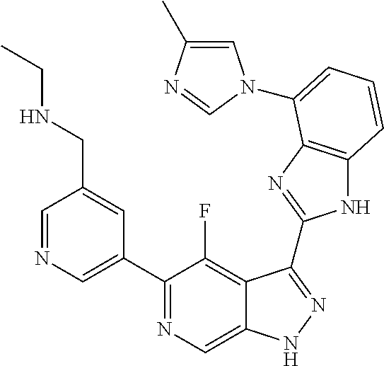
C1=NC=C(C2=NC=C3C(=C2F)C(C2=NC4=C(N2)C=CC=C4N2C=C(C)N=C2)=NN3)C=C1CNCC
